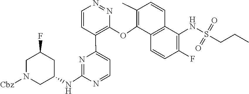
C1(NC2CN([Cbz])CC(F)C2)=NC(C2=C(OC3=C(C)C=CC4=C3C=CC(F)=C4NS(=O)(=O)CCC)N=NC=C2)=CC=N1
